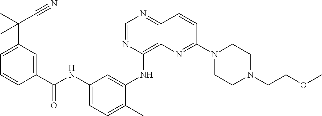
C1=NC(NC2=CC(NC(C3=CC(C(C)(C#N)C)=CC=C3)=O)=CC=C2C)=C2C(=N1)C=CC(N1CCN(CCOC)CC1)=N2
